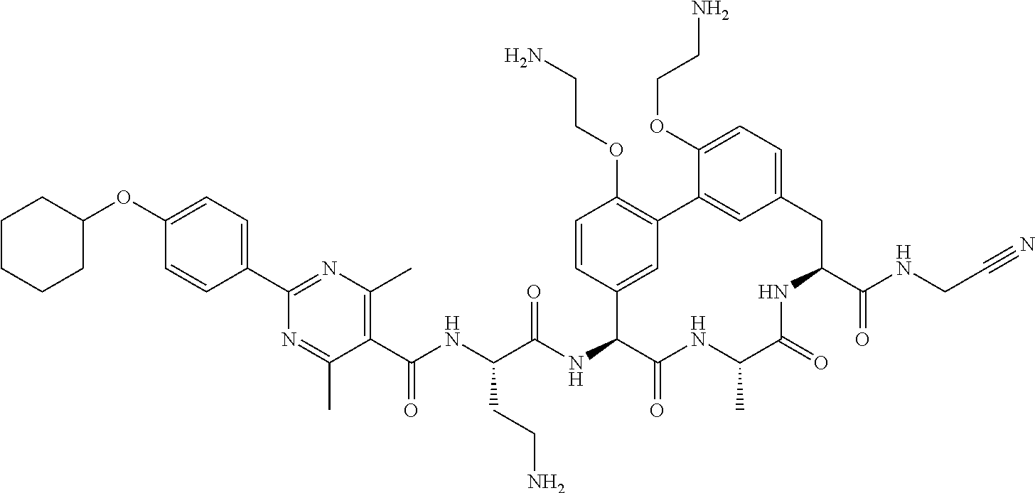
C1(C(NC(C(NC2C(=O)NC(C)C(=O)NC(C(NCC#N)=O)CC3=CC=C(OCCN)C(=C3)C3=C(OCCN)C=CC2=C3)=O)CCN)=O)=C(C)N=C(C2=CC=C(OC3CCCCC3)C=C2)N=C1C
